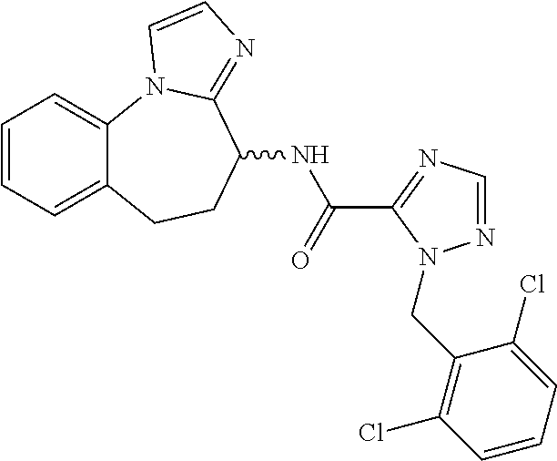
C1=CC=C2C(=C1)N1C(=NC=C1)C(NC(=O)C1=NC=NN1CC1=C(Cl)C=CC=C1Cl)CC2
